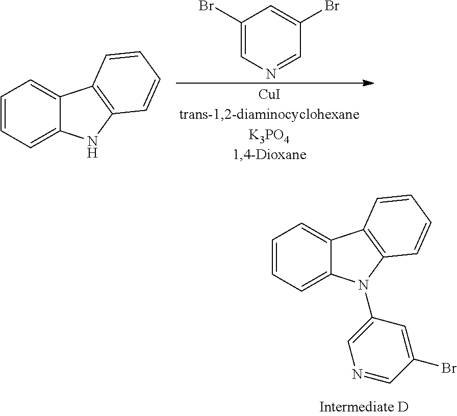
C1=CC=C2C(=C1)C1=C(N2C2=CN=CC(Br)=C2)C=CC=C1.C1(Br)=CN=CC(Br)=C1.C1=CC=C2C(=C1)C1=C(N2)C=CC=C1
